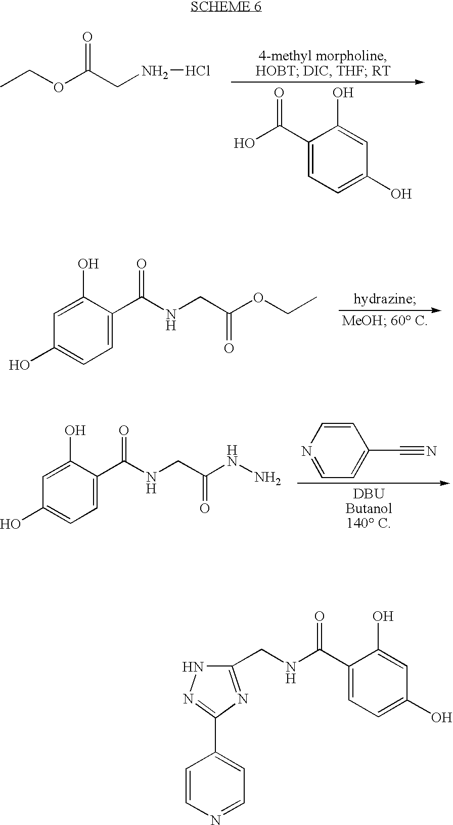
C1(C(O)=O)=CC=C(O)C=C1O.CCOC(CNCl)=O.C1=C(O)C(C(NCC(OCC)=O)=O)=CC=C1O.C1=CN=CC=C1C#N.C1=C(O)C(C(NCC(NN)=O)=O)=CC=C1O.C1(C(NCC2=NC(C3=CC=NC=C3)=NN2)=O)=CC=C(O)C=C1O
